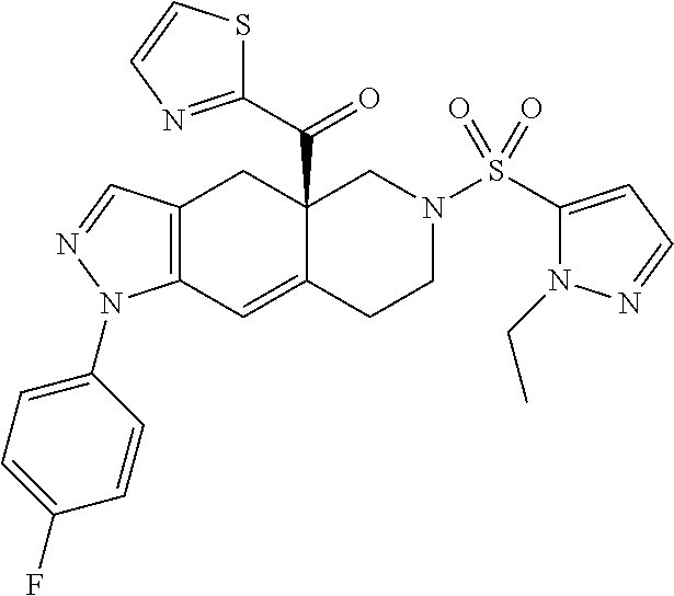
C12=C(C=C3C(C(C4=NC=CS4)=O)(C1)CN(S(C1=CC=NN1CC)(=O)=O)CC3)N(C1=CC=C(F)C=C1)N=C2
